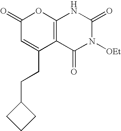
C12=C(C(=O)N([OEt])C(=O)N1)C(CCC1CCC1)=CC(=O)O2
